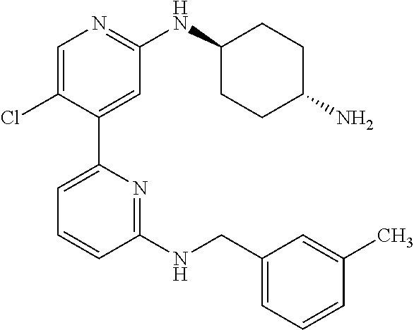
C1=C(Cl)C(C2=CC=CC(NCC3=CC=CC(C)=C3)=N2)=CC(NC2CCC(N)CC2)=N1
